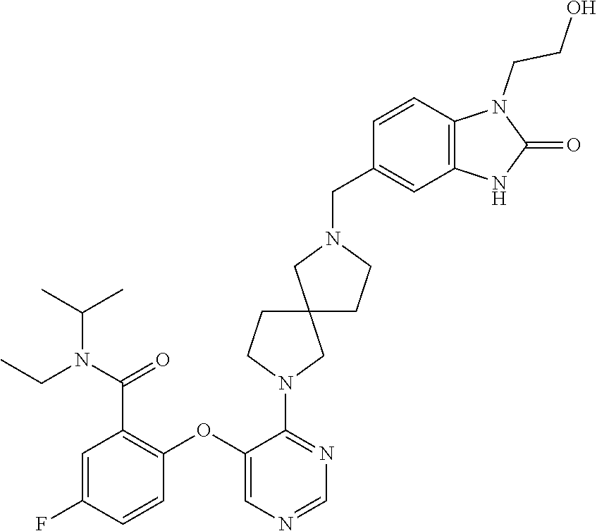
C1=NC=C(OC2=C(C(N(C(C)C)CC)=O)C=C(F)C=C2)C(N2CC3(CC2)CN(CC2=CC4=C(N(CCO)C(=O)N4)C=C2)CC3)=N1
